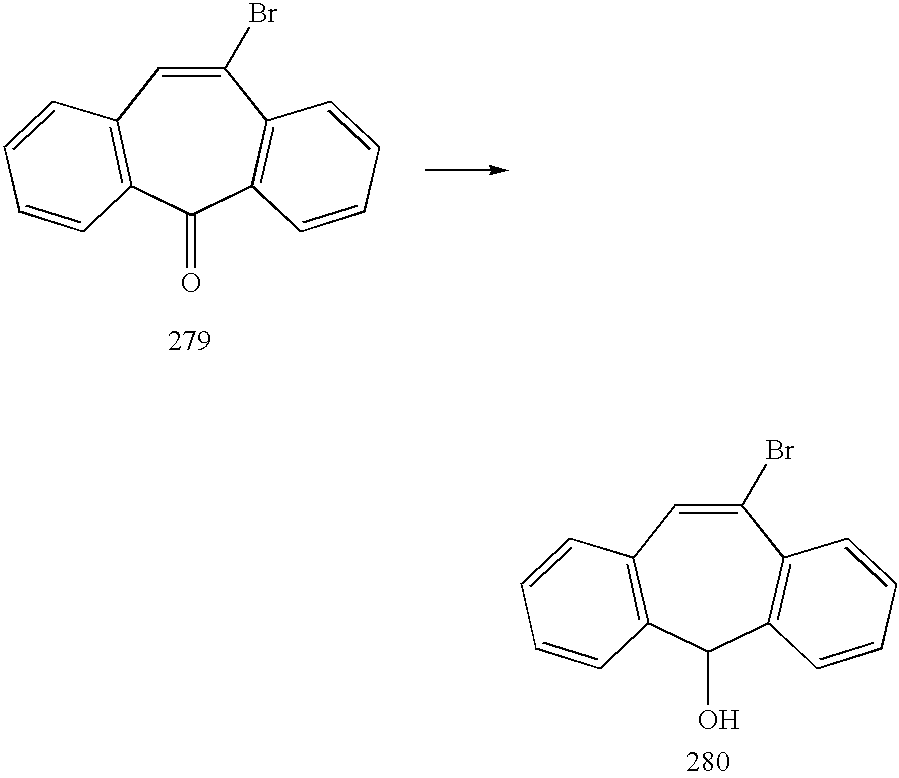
C1(Br)=CC2=C(C(O)C3=C1C=CC=C3)C=CC=C2.C1(Br)=CC2=C(C(=O)C3=C1C=CC=C3)C=CC=C2
